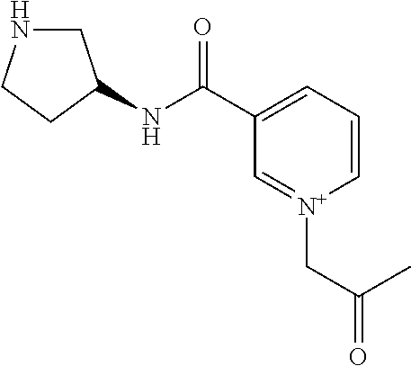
C1=C(C(NC2CNCC2)=O)C=[N+](CC(=O)C)C=C1
